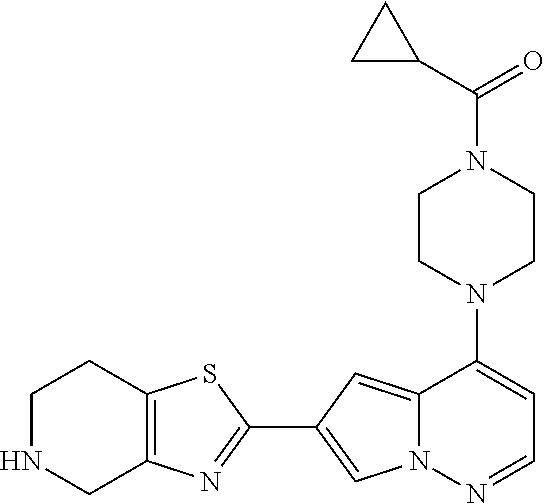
C1CN(C2=CC=NN3C2=CC(C2=NC4=C(S2)CCNC4)=C3)CCN1C(C1CC1)=O
